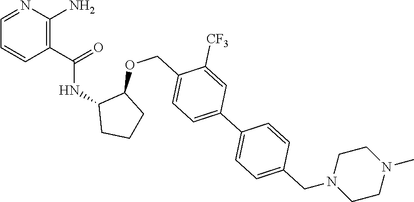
C1=NC(N)=C(C(=O)NC2CCCC2OCC2=CC=C(C3=CC=C(CN4CCN(C)CC4)C=C3)C=C2[CF3])C=C1
